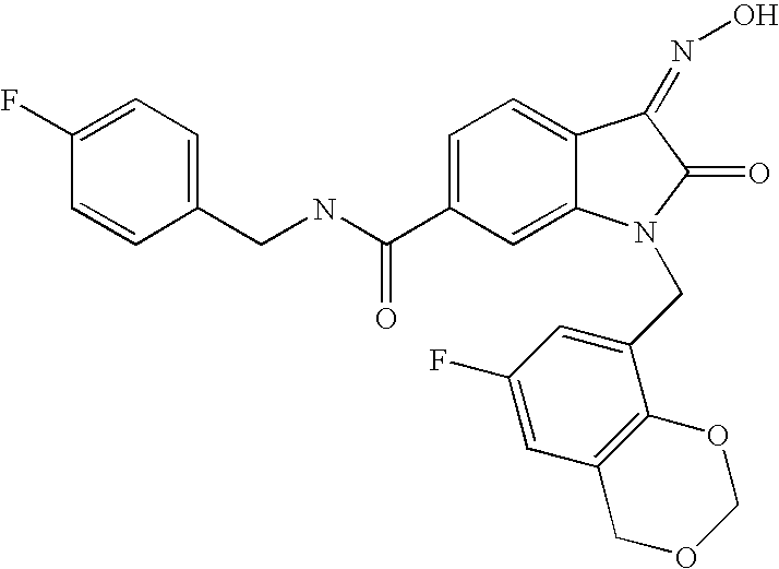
C1=C(C(NCC2=CC=C(F)C=C2)=O)C=C2C(=C1)C(=NO)C(=O)N2CC1=CC(F)=CC2=C1OCOC2
